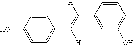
C1=C(O)C=CC(C(=C([H])C2=CC(O)=CC=C2)[H])=C1
